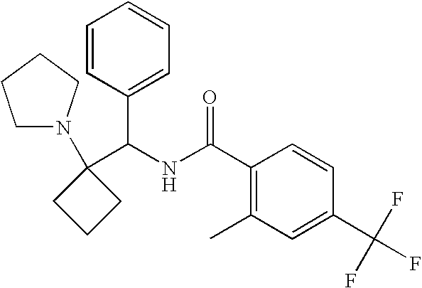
C1(C(NC(C2=C(C)C=C(C(F)(F)F)C=C2)=O)C2=CC=CC=C2)(N2CCCC2)CCC1
